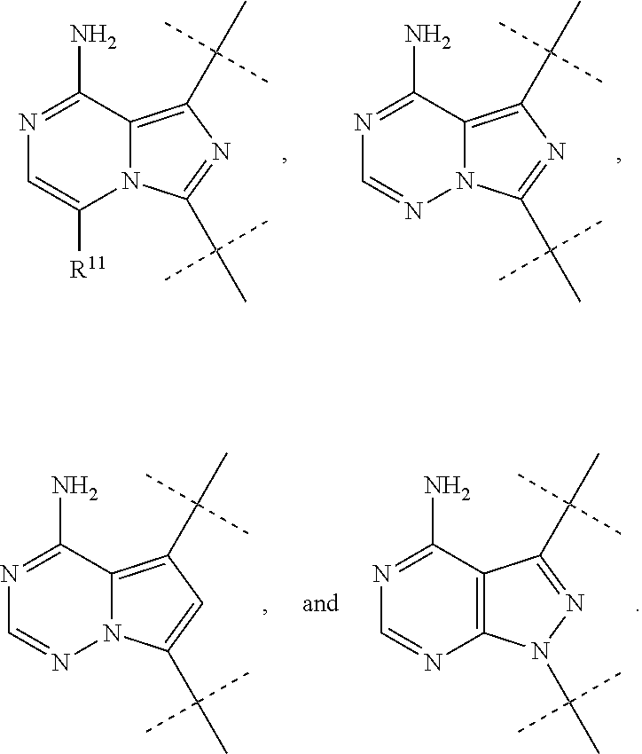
N1=C(N)C2=C(C(C)(C)C)N=C(C(C)(C)C)N2C([R11])=C1.N1=C(N)C2=C(C(C)(C)C)N=C(C(C)(C)C)N2N=C1.N1=C(N)C2=C(C(C)(C)C)C=C(C(C)(C)C)N2N=C1.N1=C(N)C2=C(N=C1)N(C(C)(C)C)N=C2C(C)(C)C
